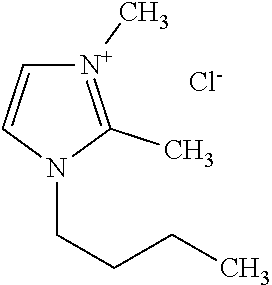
[N+]1(C)=C(C)N(CCCC)C=C1.[Cl-]
